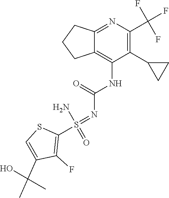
O=S(=NC(=O)NC1=C2CCCC2=NC(C(F)(F)F)=C1C1CC1)(C1=C(F)C(C(O)(C)C)=CS1)N
